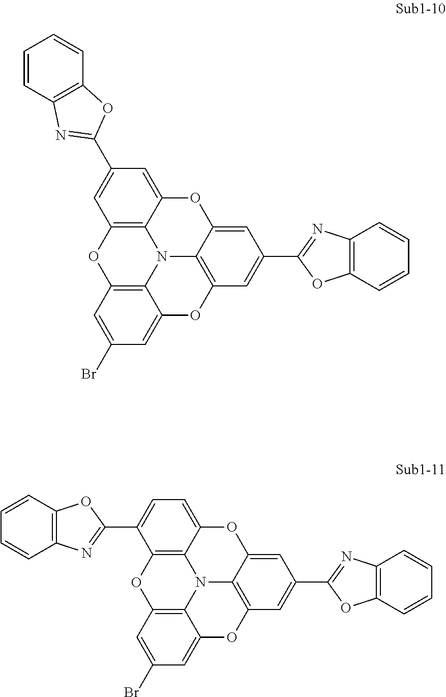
C1=CC2=C(C=C1)OC(C1=CC3=C4C(=C1)OC1=CC(C5=NC6=C(O5)C=CC=C6)=CC5=C1N4C1=C(O3)C=C(Br)C=C1O5)=N2.C1=CC2=C(C=C1)N=C(C1=CC=C3C4=C1OC1=C5N4C4=C(OC5=CC(Br)=C1)C=C(C1=NC5=C(O1)C=CC=C5)C=C4O3)O2
